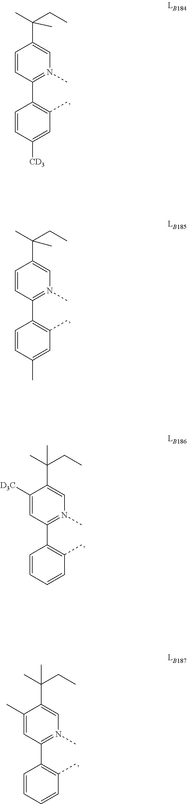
C1=CC(C2=C(C)C=C([CD3])C=C2)=N(C)C=C1C(C)(CC)C.C1=CC(C2=C(C)C=C(C)C=C2)=N(C)C=C1C(C)(CC)C.C1([D3C])=CC(C2=C(C)C=CC=C2)=N(C)C=C1C(C)(CC)C.C1(C)=CC(C2=C(C)C=CC=C2)=N(C)C=C1C(C)(CC)C
